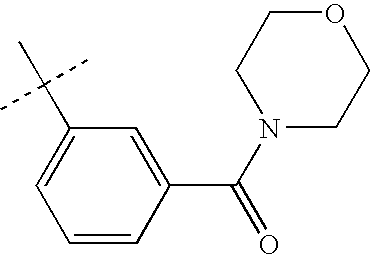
C1(C(N2CCOCC2)=O)=CC(C(C)(C)C)=CC=C1
